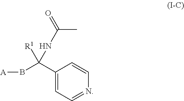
C1(C(B[A])([R1])NC(=O)C)=CC=NC=C1
